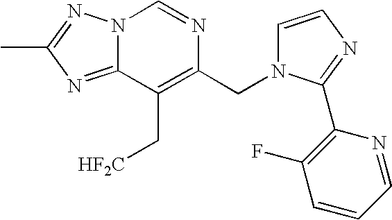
N12C(=NC(C)=N1)C(C[HF2C])=C(CN1C=CN=C1C1=C(F)C=CC=N1)N=C2
